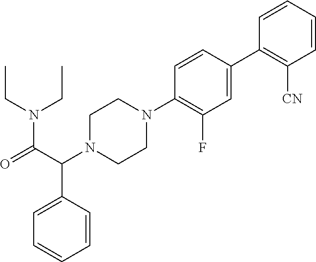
CCN(C(C(N1CCN(C2=C(F)C=C(C3=C([CN])C=CC=C3)C=C2)CC1)C1=CC=CC=C1)=O)CC
